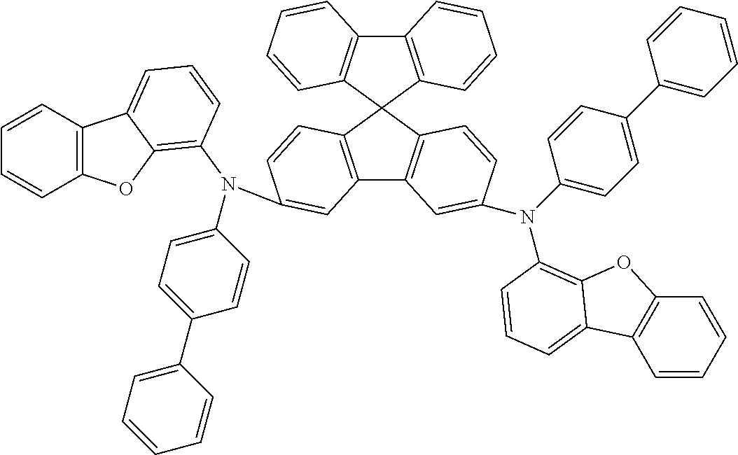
C12=C(C3(C4=C1C=CC=C4)C1=C(C4=C3C=CC(N(C3=CC=C(C5=CC=CC=C5)C=C3)C3=C5OC6=C(C=CC=C6)C5=CC=C3)=C4)C=C(N(C3=CC=C(C4=CC=CC=C4)C=C3)C3=C4OC5=C(C=CC=C5)C4=CC=C3)C=C1)C=CC=C2
